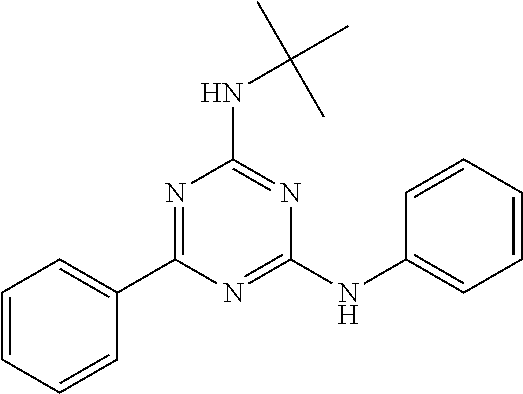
N(C(C)(C)C)C1=NC(NC2=CC=CC=C2)=NC(C2=CC=CC=C2)=N1
